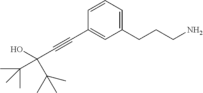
C1(CCCN)=CC=CC(C#CC(O)(C(C)(C)C)C(C)(C)C)=C1
